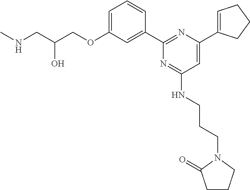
N(CC(COC1=CC=CC(C2=NC(C3=CCCC3)=CC(NCCCN3C(=O)CCC3)=N2)=C1)O)C
